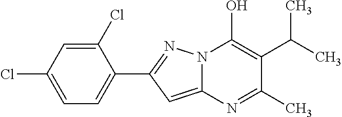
C12=CC(C3=CC=C(Cl)C=C3Cl)=NN1C(O)=C(C(C)C)C(C)=N2
